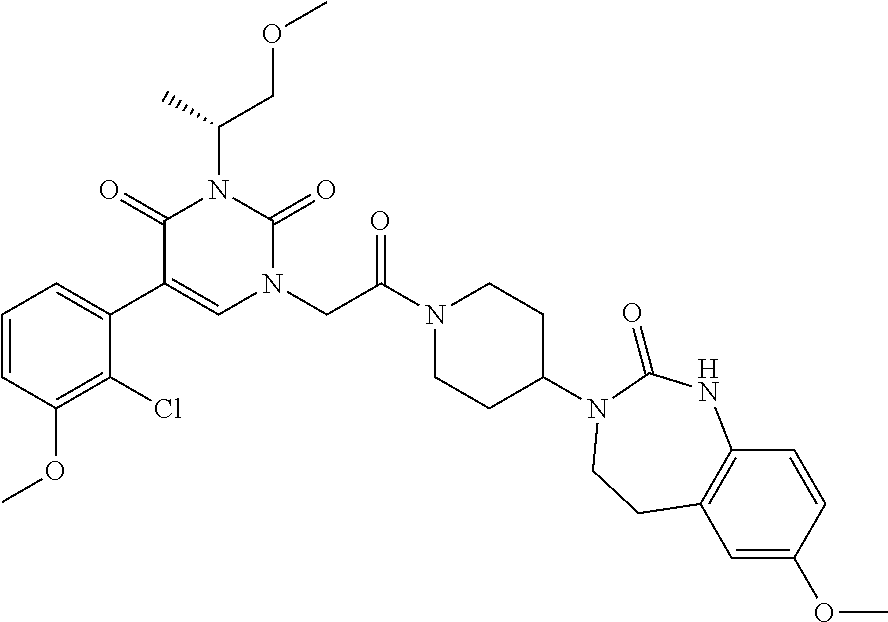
C1=CC(OC)=C(Cl)C(C2=CN(CC(N3CCC(N4C(=O)NC5=C(C=C(OC)C=C5)CC4)CC3)=O)C(=O)N(C(C)COC)C2=O)=C1
